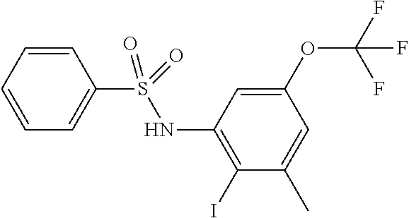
C1(I)=C(NS(C2=CC=CC=C2)(=O)=O)C=C(OC(F)(F)F)C=C1C
